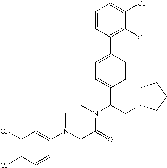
C1=CC(C2=CC=C(C(CN3CCCC3)N(C)C(CN(C3=CC(Cl)=C(Cl)C=C3)C)=O)C=C2)=C(Cl)C(Cl)=C1
